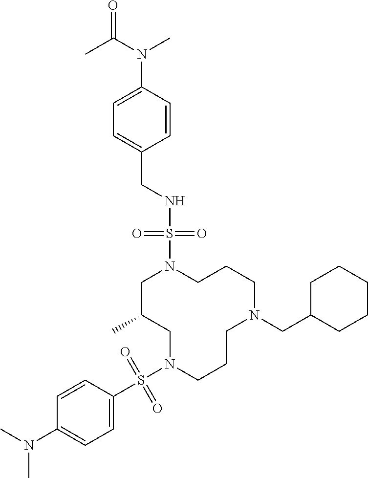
C1C(C)CN(S(C2=CC=C(N(C)C)C=C2)(=O)=O)CCCN(CC2CCCCC2)CCCN1S(NCC1=CC=C(N(C(C)=O)C)C=C1)(=O)=O
